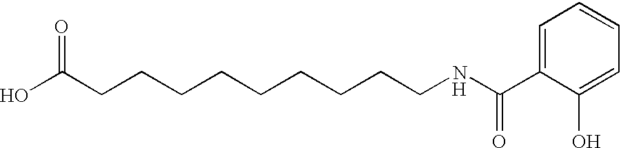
C(CCCCCCCCNC(C1=CC=CC=C1O)=O)C(O)=O.[H]
